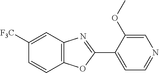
C1([F3C])=CC2=C(C=C1)OC(C1=CC=NC=C1OC)=N2
